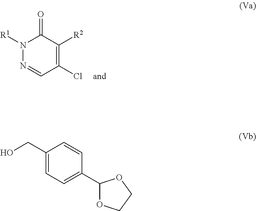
C1(Cl)=C([R2])C(=O)N([R1])N=C1.C1(CO)=CC=C(C2OCCO2)C=C1
